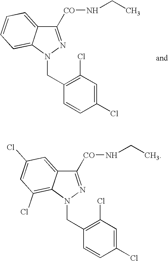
C1([CO]NCC)=NN(CC2=C(Cl)C=C(Cl)C=C2)C2=CC=CC=C12.C1([CO]NCC)=NN(CC2=C(Cl)C=C(Cl)C=C2)C2=C(Cl)C=C(Cl)C=C12
